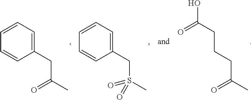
C1=CC=C(CC(=O)C)C=C1.C1=CC=C(CS(=O)(C)=O)C=C1.C(CC(=O)O)CC(=O)C
